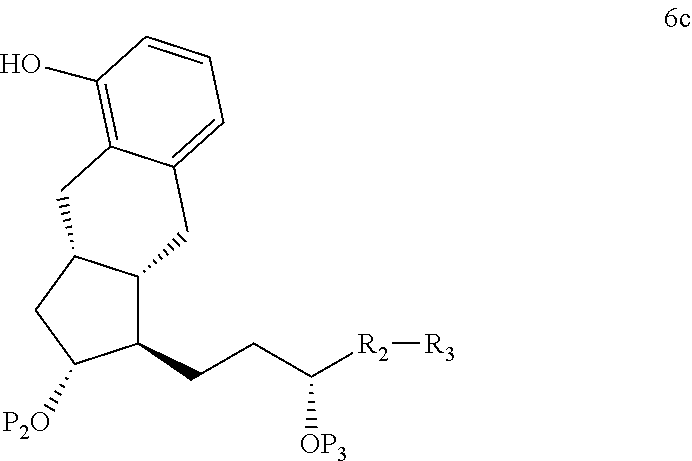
C1(CCC([R2][R3])[OP3])C2C(CC1[P2O])CC1=C(O)C=CC=C1C2
